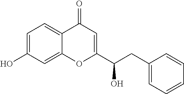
C1=C(O)C=C2C(=C1)C(=O)C=C(C(CC1=CC=CC=C1)O)O2
